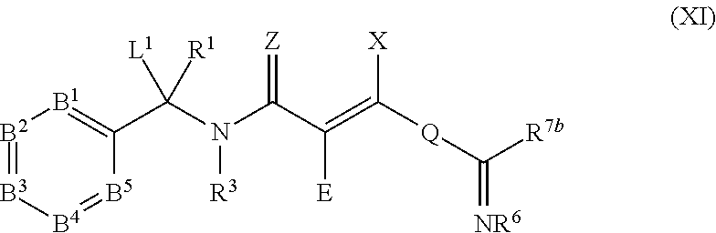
[B2]1=[B3][B4]=[B5]C(C(N(C(C(=C([Q]C([R7b])=[NR6])[X])[E])=[Z])[R3])([L1])[R1])=[B1]1
